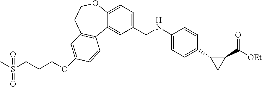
CS(CCCOC1=CC2=C(C3=CC(CNC4=CC=C(C5CC5C([OEt])=O)C=C4)=CC=C3OCC2)C=C1)(=O)=O
